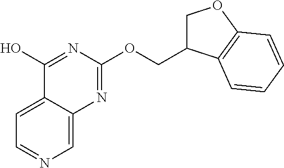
C1=C2C(=CN=C1)N=C(OCC1COC3=C1C=CC=C3)N=C2O
